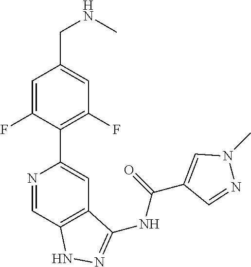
N1=CC2=C(C=C1C1=C(F)C=C(CNC)C=C1F)C(NC(C1=CN(C)N=C1)=O)=NN2
